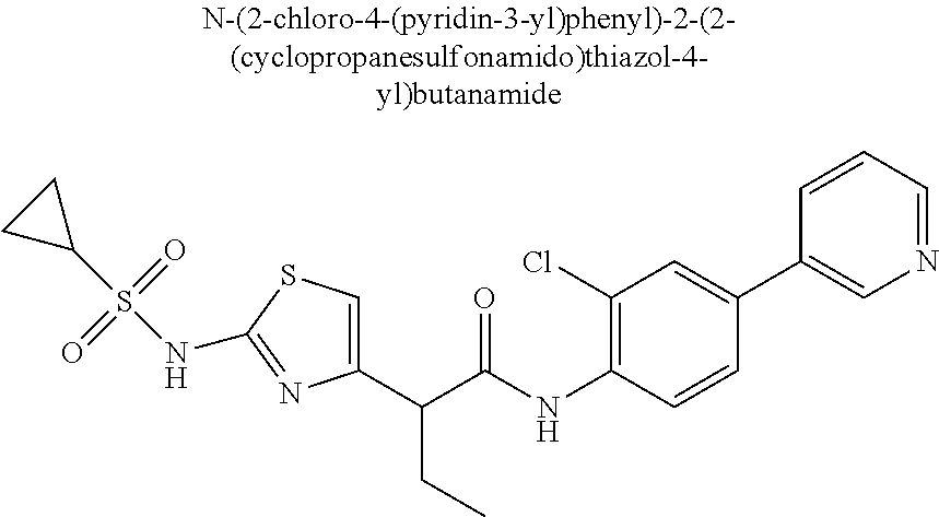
C1(C(C(NC2=C(Cl)C=C(C3=CN=CC=C3)C=C2)=O)CC)=CSC(NS(C2CC2)(=O)=O)=N1
